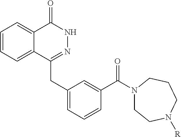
C1=CC=C2C(=C1)C(=O)NN=C2CC1=CC=CC(C(N2CCN([R])CCC2)=O)=C1
